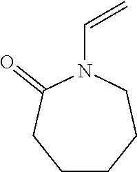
C(N1C(=O)CCCCC1)=C
